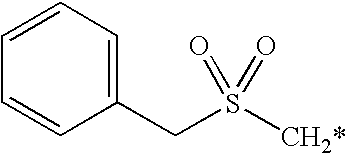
C1(CS([CH2*])(=O)=O)=CC=CC=C1
